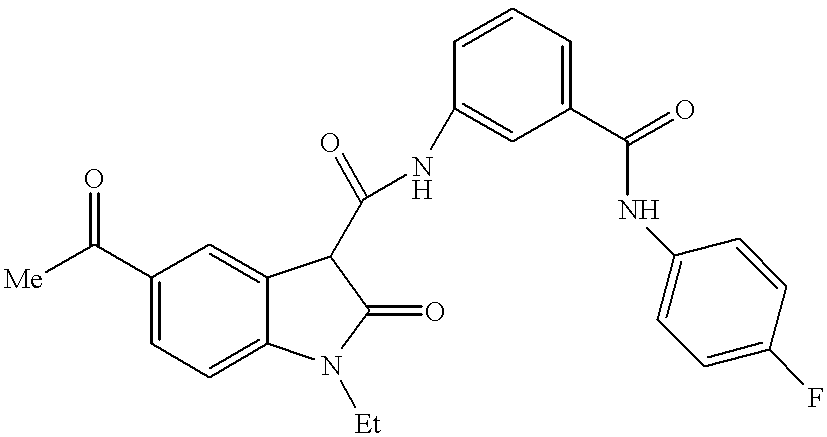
[Me]C(C1=CC=C2C(=C1)C(C(NC1=CC(C(=O)NC3=CC=C(F)C=C3)=CC=C1)=O)C(=O)N2[Et])=O
